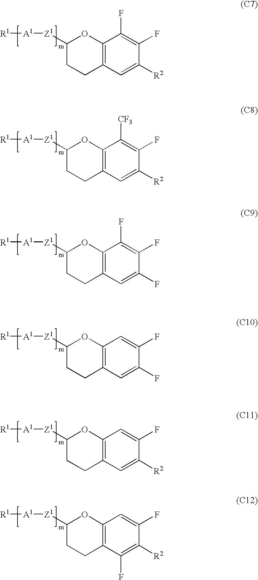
C12=C(C=C([R2])C(F)=C1F)CCC([Z1][A1][R1])O2.C12=C(C=C([R2])C(F)=C1[CF3])CCC([Z1][A1][R1])O2.C12=C(C=C(F)C(F)=C1F)CCC([Z1][A1][R1])O2.C12=C(C=C(F)C(F)=C1)CCC([Z1][A1][R1])O2.C12=C(C=C([R2])C(F)=C1)CCC([Z1][A1][R1])O2.C12=C(C(F)=C([R2])C(F)=C1)CCC([Z1][A1][R1])O2
